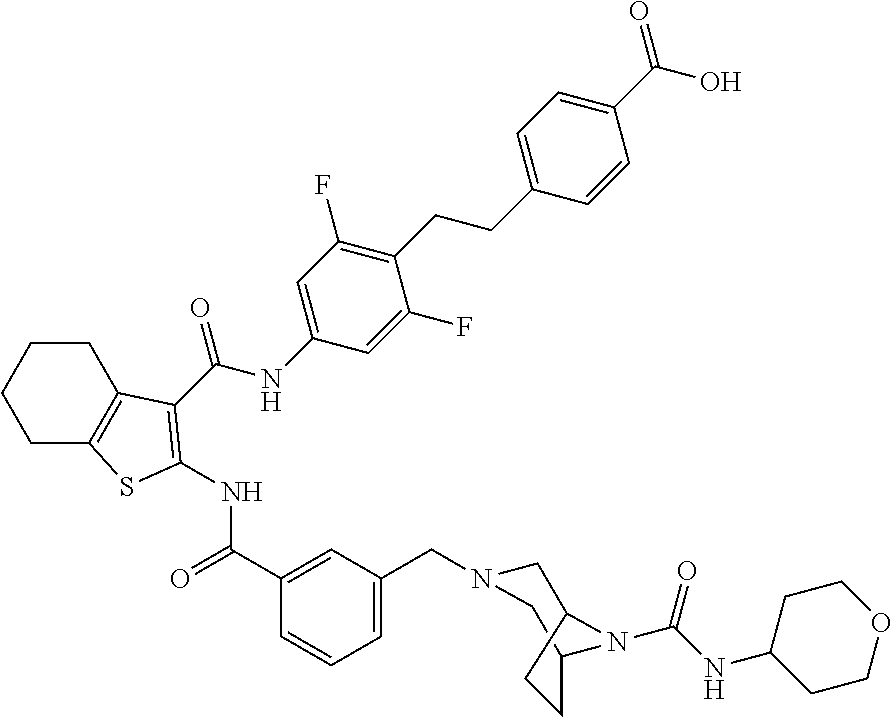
C1C2=C(CCC1)C(C(NC1=CC(F)=C(CCC3=CC=C(C(O)=O)C=C3)C(F)=C1)=O)=C(NC(C1=CC(CN3CC4N(C(NC5CCOCC5)=O)C(C3)CC4)=CC=C1)=O)S2
